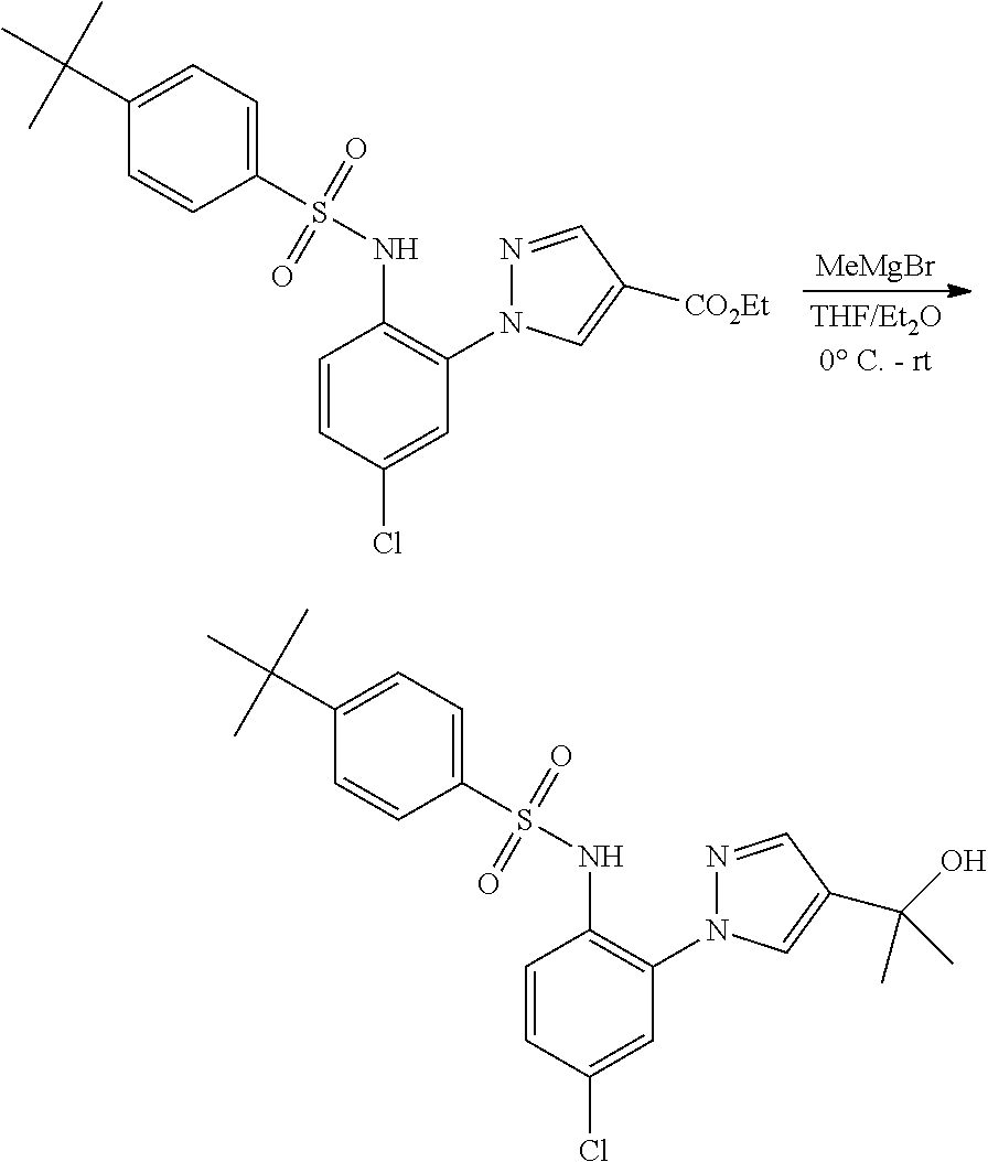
[MeMgBr].C1=CC(Cl)=CC(N2N=CC([CO2Et])=C2)=C1NS(C1=CC=C(C(C)(C)C)C=C1)(=O)=O.C1=CC(Cl)=CC(N2N=CC(C(O)(C)C)=C2)=C1NS(C1=CC=C(C(C)(C)C)C=C1)(=O)=O
